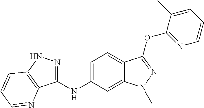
C1(NC2=CC=C3C(=C2)N(C)N=C3OC2=NC=CC=C2C)=NNC2=C1N=CC=C2
